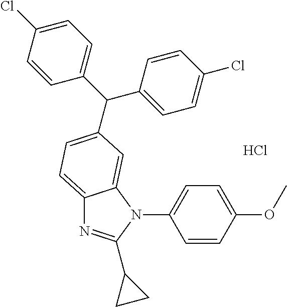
C12=CC=C(C(C3=CC=C(Cl)C=C3)C3=CC=C(Cl)C=C3)C=C1N(C1=CC=C(OC)C=C1)C(C1CC1)=N2.Cl
